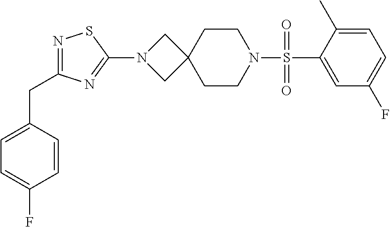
C1=C(S(N2CCC3(CC2)CN(C2=NC(CC4=CC=C(F)C=C4)=NS2)C3)(=O)=O)C(C)=CC=C1F
